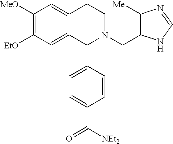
C1([MeO])=C([EtO])C=C2C(=C1)CCN(CC1=C([Me])N=CN1)C2C1=CC=C(C([NEt2])=O)C=C1
